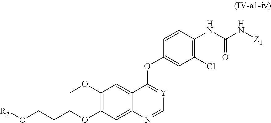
C1(OC)=C(OCCCO[R2])C=C2C(=C1)C(OC1=CC(Cl)=C(NC(=O)N[Z1])C=C1)=[Y]C=N2
